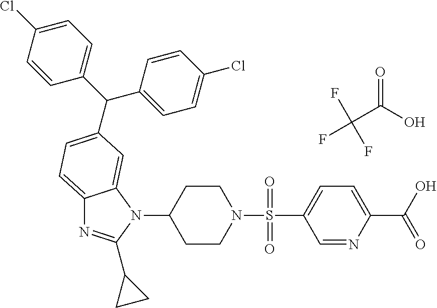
FC(C(O)=O)(F)F.C1CN(S(=O)(=O)C2=CC=C(C(O)=O)N=C2)CCC1N1C2=CC(C(C3=CC=C(Cl)C=C3)C3=CC=C(Cl)C=C3)=CC=C2N=C1C1CC1
